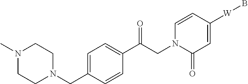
N1(C)CCN(CC2=CC=C(C(CN3C(=O)C=C([W]B)C=C3)=O)C=C2)CC1
